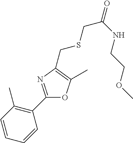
C1=CC=CC(C2=NC(CSCC(=O)NCCOC)=C(C)O2)=C1C
